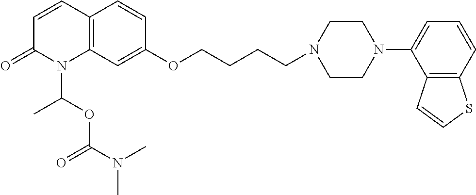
C12=C(C=C(OCCCCN3CCN(C4=CC=CC5=C4C=CS5)CC3)C=C1)N(C(OC(N(C)C)=O)C)C(=O)C=C2
